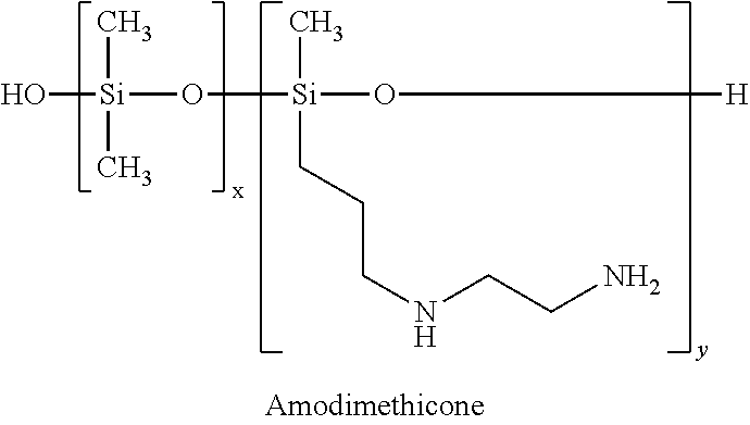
O[Si](O[Si](O[H])(C)CCCNCCN)(C)C
